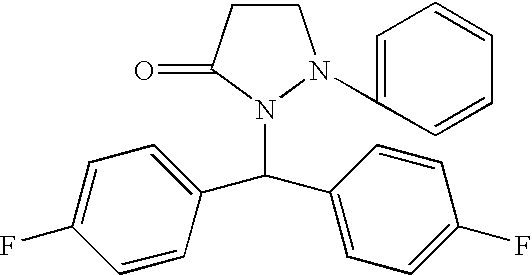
C1CC(=O)N(C(C2=CC=C(F)C=C2)C2=CC=C(F)C=C2)N1C1=CC=CC=C1
